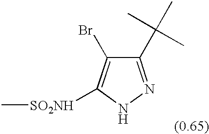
C1(C(C)(C)C)=NNC([SO2NH]C)=C1Br
